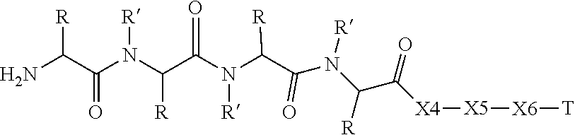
NC(C(N(C(C(N(C(C(N(C(C([X4][X5][X6][T])=O)[R])[R])=O)[R])[R])=O)[R])[R])=O)[R]
